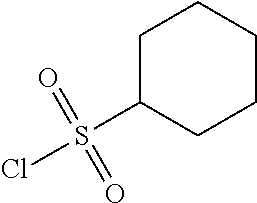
C1C(S(Cl)(=O)=O)CCCC1
